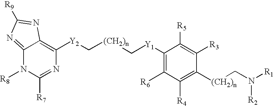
C12=NC([R9])=NC1=C([Y2]C[(CH2)n]C[Y1]C1=C([R6])C([R4])=C([(CH2)n]CN([R1])[R2])C([R3])=C1[R5])N=C([R7])N2[R8]
